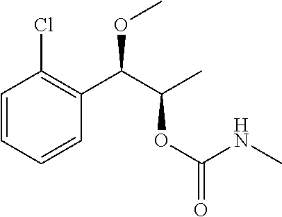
C1=CC=CC(C(C(C)OC(=O)NC)OC)=C1Cl
